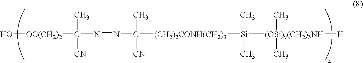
O[OC(CH2)2]C(N=NC([(CH2)2CONH(CH2)3][Si]([(OSi)y(CH2)3NH]([H])(C)C)(C)C)(C)[CN])(C)[CN]
